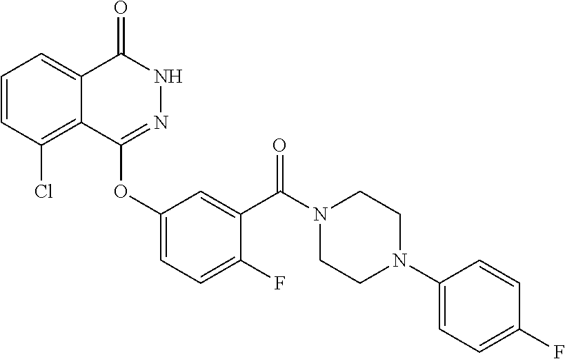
C1=CC(Cl)=C2C(=C1)C(=O)NN=C2OC1=CC=C(F)C(C(N2CCN(C3=CC=C(F)C=C3)CC2)=O)=C1
